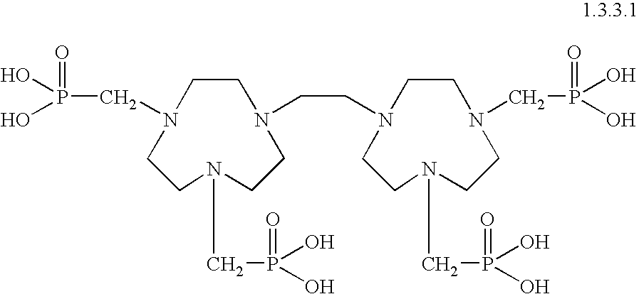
C1CN(CCN2CCN(CP(O)(O)=O)CCN(CP(=O)(O)O)CC2)CCN(CP(=O)(O)O)CCN1CP(O)(O)=O
